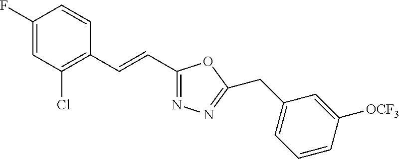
C1(F)=CC(Cl)=C(C=CC2=NN=C(CC3=CC=CC([OCF3])=C3)O2)C=C1
